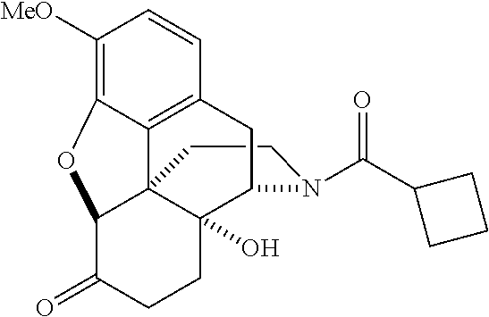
C1CN(C(C2CCC2)=O)C2C3(O)C14C1=C(C=CC([MeO])=C1OC4C(=O)CC3)C2
